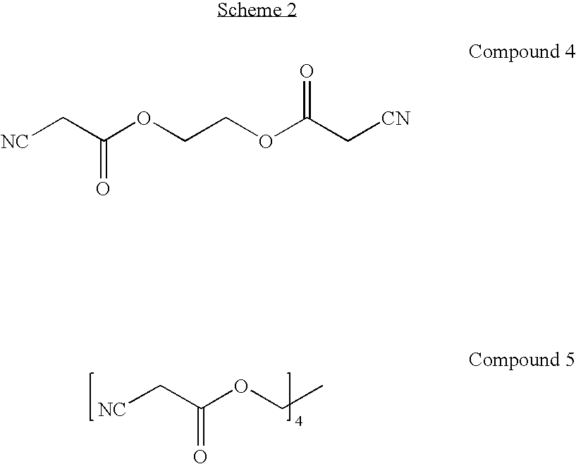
[NC]CC(OCC)=O.[NC]CC(OCCOC(C[CN])=O)=O
